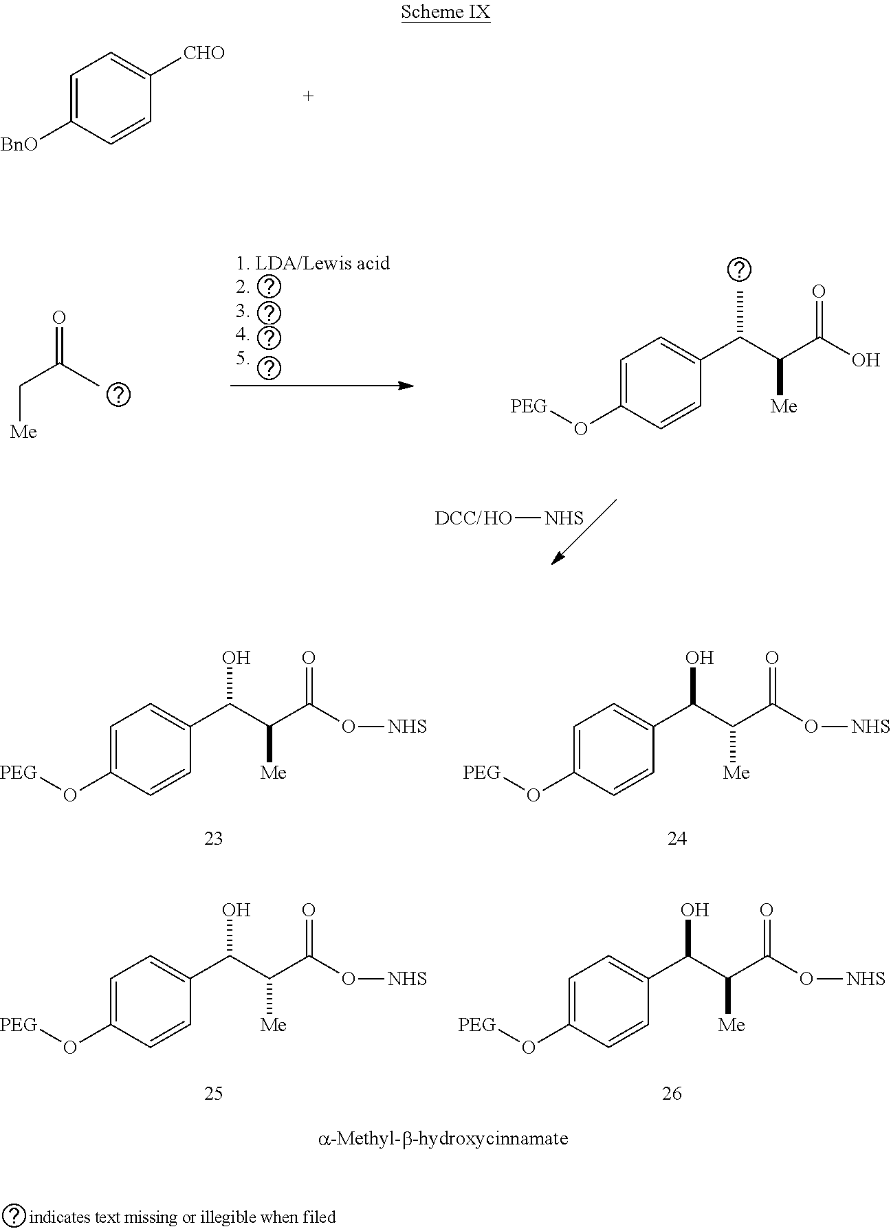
C1=C(O[PEG])C=CC(C(C(C(O[NHS])=O)[Me])O)=C1.C1=C(O[PEG])C=CC(C(C(C(O[NHS])=O)[Me])O)=C1.C1=C([BnO])C=CC([CHO])=C1.[Me]CC(=O)C.O[NHS].C1=C(O[PEG])C=CC(C(C(C(O)=O)[Me])C)=C1.C1=C(O[PEG])C=CC(C(C(C(O[NHS])=O)[Me])O)=C1.C1=C(O[PEG])C=CC(C(C(C(O[NHS])=O)[Me])O)=C1
